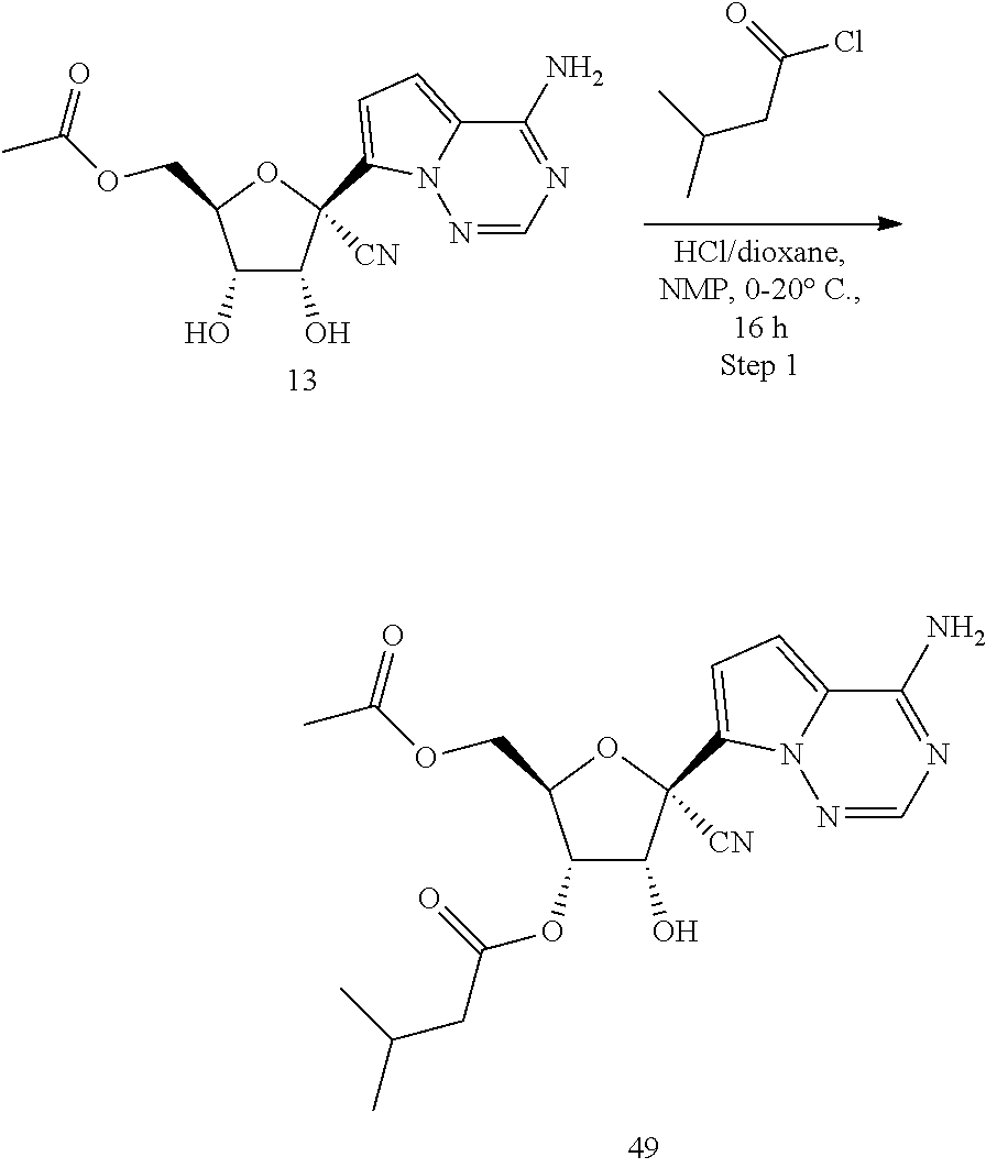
C1(O)C(O)C([CN])(C2=CC=C3C(N)=NC=NN32)OC1COC(C)=O.C(Cl)(=O)CC(C)C.C1(O)C([CN])(C2=CC=C3C(N)=NC=NN32)OC(COC(C)=O)C1OC(CC(C)C)=O
